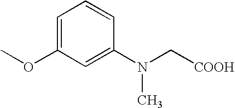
C1=C(OC)C=C(N(C[COOH])C)C=C1
